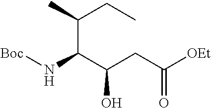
C(C(C(CC([OEt])=O)O)N[Boc])(C)CC
